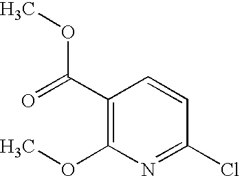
C1(C(=O)OC)=C(OC)N=C(Cl)C=C1
